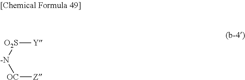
[-N]([O2S][Y])[OC][Z]
